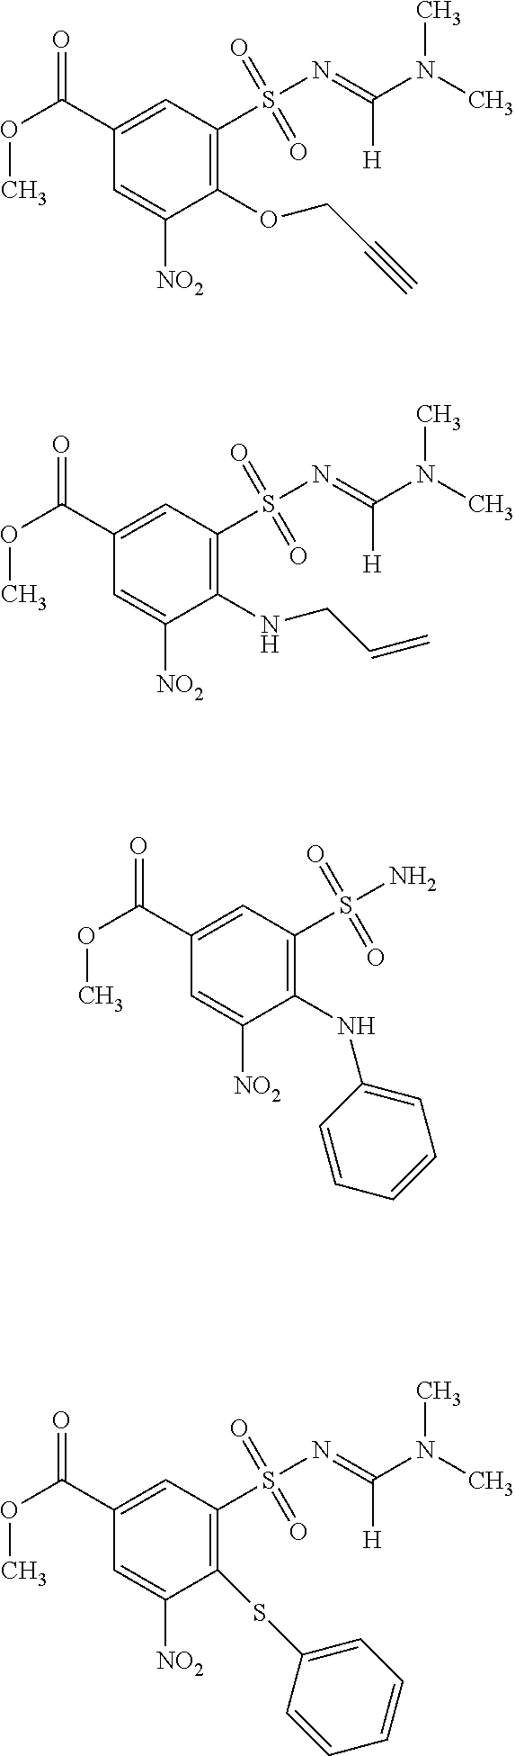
C1(C(OC)=O)=CC(S(N=C(N(C)C)[H])(=O)=O)=C(OCC#C)C([NO2])=C1.C1(C(OC)=O)=CC(S(N=C(N(C)C)[H])(=O)=O)=C(NCC=C)C([NO2])=C1.C1(C(OC)=O)=CC(S(N)(=O)=O)=C(NC2=CC=CC=C2)C([NO2])=C1.C1(C(OC)=O)=CC(S(N=C(N(C)C)[H])(=O)=O)=C(SC2=CC=CC=C2)C([NO2])=C1
